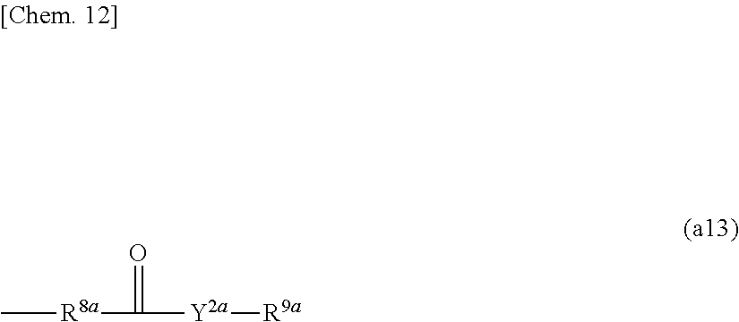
C[R8a]C([Y2a][R9a])=O
